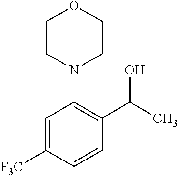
C1([F3C])=CC(N2CCOCC2)=C(C(O)C)C=C1
